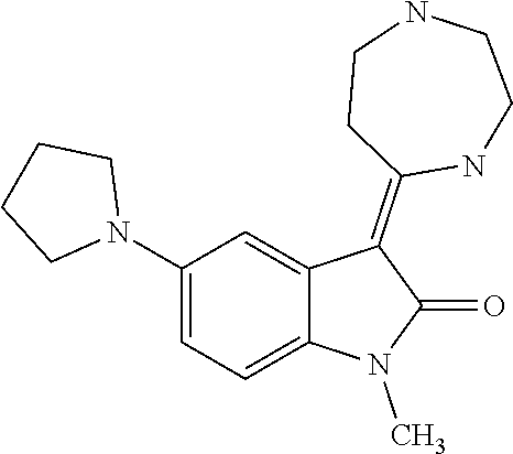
N1(C)C(=O)C(=C2CCNCCN2)C2=CC(N3CCCC3)=CC=C12
